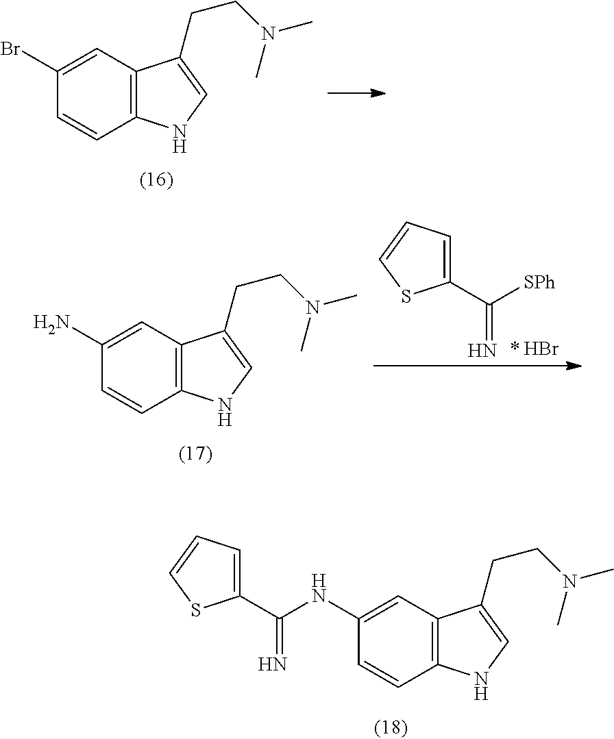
C1(NC(C2=CC=CS2)=N)=CC2=C(C=C1)NC=C2CCN(C)C.C1(Br)=CC2=C(C=C1)NC=C2CCN(C)C.C1(N)=CC2=C(C=C1)NC=C2CCN(C)C.C1(C([SPh])=N)=CC=CS1
